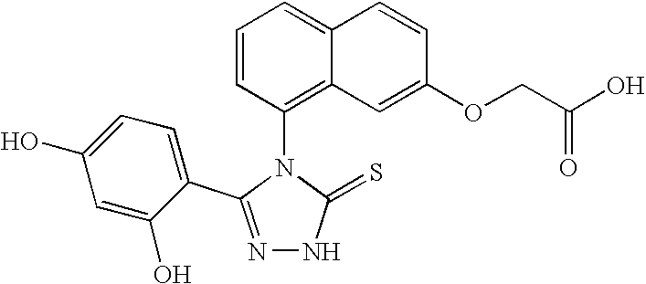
N1=C(C2=CC=C(O)C=C2O)N(C2=C3C(=CC=C2)C=CC(OCC(O)=O)=C3)C(=S)N1
